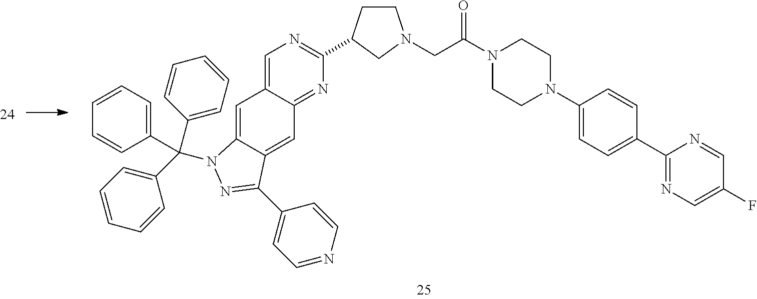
C1CC(C2=NC=C3C(=N2)C=C2C(=C3)N(C(C3=CC=CC=C3)(C3=CC=CC=C3)C3=CC=CC=C3)N=C2C2=CC=NC=C2)CN1CC(N1CCN(C2=CC=C(C3=NC=C(F)C=N3)C=C2)CC1)=O
